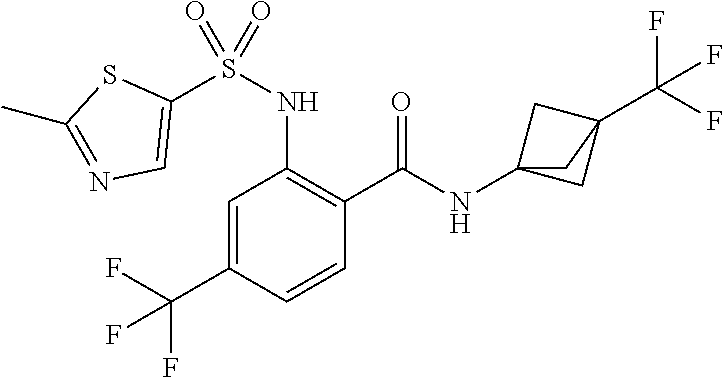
C1=C(C(F)(F)F)C=CC(C(=O)NC23CC(C(F)(F)F)(C2)C3)=C1NS(C1=CN=C(C)S1)(=O)=O
